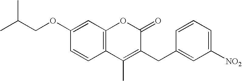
C1(OCC(C)C)=CC2=C(C=C1)C(C)=C(CC1=CC([NO2])=CC=C1)C(=O)O2
